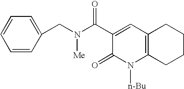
C1(C(N(CC2=CC=CC=C2)[Me])=O)=CC2=C(N([n-Bu])C1=O)CCCC2
